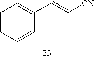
C1=CC=CC(C=C[CN])=C1
